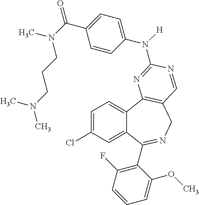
C1=C(Cl)C=C2C(=C1)C1=C(CN=C2C2=C(F)C=CC=C2OC)C=NC(N(C2=CC=C(C(N(CCCN(C)C)C)=O)C=C2)[H])=N1
